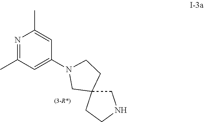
N1=C(C)C=C(N2CC3(CCNC3)CC2)C=C1C
